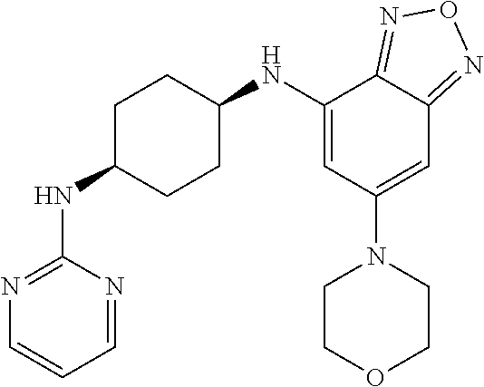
C1(NC2CCC(NC3=NC=CC=N3)CC2)=CC(N2CCOCC2)=CC2=NON=C12
